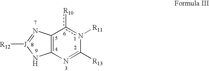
C12=C(N=C([R13])n([R11])c1[R10])N[J]([R12])=N2
